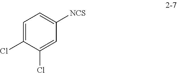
C1=C(Cl)C(Cl)=CC([NCS])=C1
